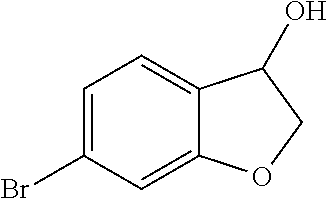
C1=C(Br)C=C2C(=C1)C(O)CO2
